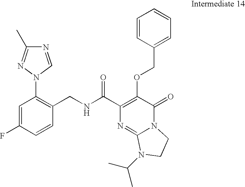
C1(CNC(C2=C(OCC3=CC=CC=C3)C(=O)N3C(=N2)N(C(C)C)CC3)=O)=C(N2C=NC(C)=N2)C=C(F)C=C1
